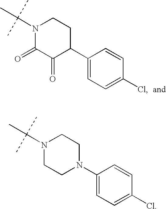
N1(C(C)(C)C)C(=O)C(=O)C(C2=CC=C(Cl)C=C2)CC1.N1(C(C)(C)C)CCN(C2=CC=C(Cl)C=C2)CC1
